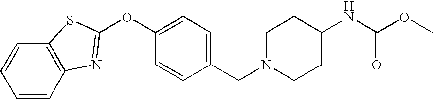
C1=CC2=C(C=C1)SC(OC1=CC=C(CN3CCC(NC(OC)=O)CC3)C=C1)=N2
